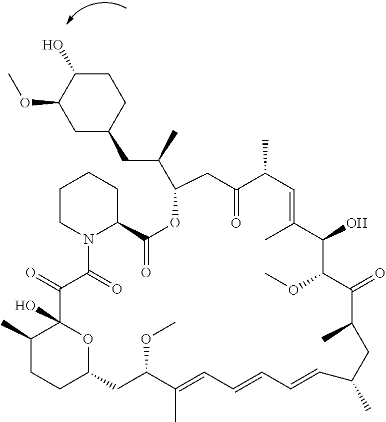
C1C(O)C(OC)CC(CC(C)C2OC(=O)C3CCCCN3C(=O)C(=O)C3(O)C(C)CCC(O3)CC(OC)C(C)=CC=CC=CC(C)CC(C)C(=O)C(OC)C(O)C(C)=CC(C)C(=O)C2)C1
